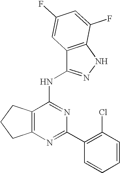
C12=C(N=C(C3=C(Cl)C=CC=C3)N=C1NC1=NNC3=C1C=C(F)C=C3F)CCC2
